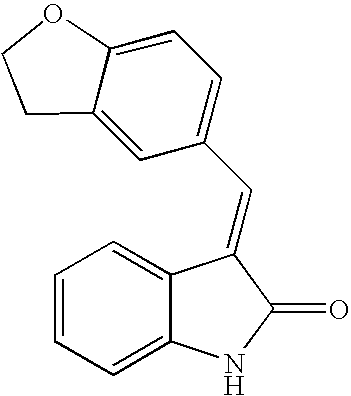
C1=CC=C2C(=C1)C(=CC1=CC=C3C(=C1)CCO3)C(=O)N2
